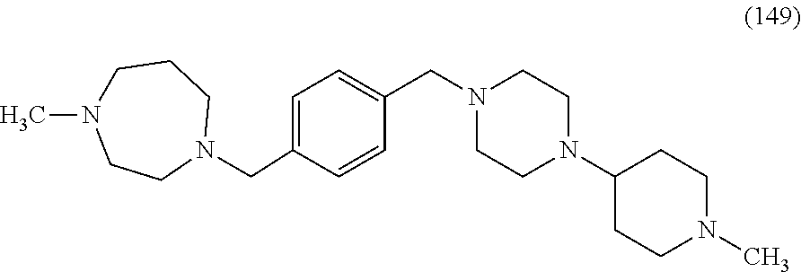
C1=C(CN2CCCN(C)CC2)C=CC(CN2CCN(C3CCN(C)CC3)CC2)=C1
